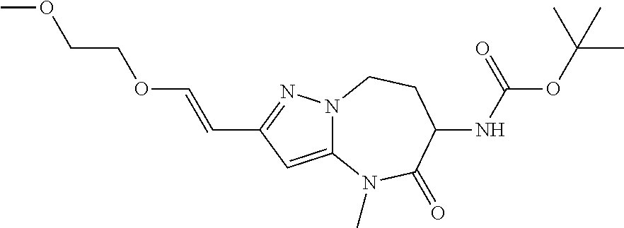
N12C(=CC(C=COCCOC)=N1)N(C)C(=O)C(NC(=O)OC(C)(C)C)CC2
